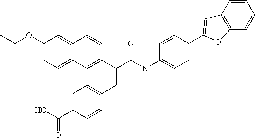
C1=CC2=C(C=C1)OC(C1=CC=C(NC(=O)C(CC3=CC=C(C(=O)O)C=C3)C3=CC4=CC=C(OCC)C=C4C=C3)C=C1)=C2
